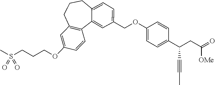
C1=C(OCCCS(C)(=O)=O)C=CC2=C1CCCC1=CC=C(COC3=CC=C(C(CC(=O)[OMe])C#CC)C=C3)C=C21
